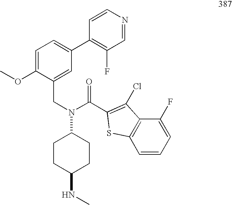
C(N(C1CCC(NC)CC1)C(C1=C(Cl)C2=C(S1)C=CC=C2F)=O)C1=CC(C2=C(F)C=NC=C2)=CC=C1OC
